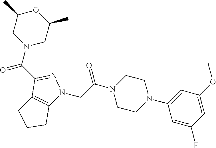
C1(C(N2CC(C)OC(C)C2)=O)=NN(CC(N2CCN(C3=CC(OC)=CC(F)=C3)CC2)=O)C2=C1CCC2
